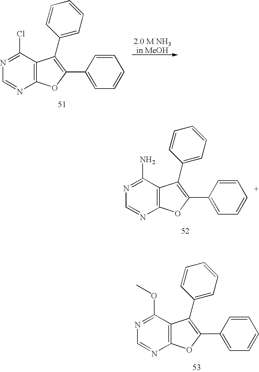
C12=C(C(Cl)=NC=N1)C(C1=CC=CC=C1)=C(C1=CC=CC=C1)O2.[2.0 M NH3in MeOH].C12=C(C(OC)=NC=N1)C(C1=CC=CC=C1)=C(C1=CC=CC=C1)O2.C12=C(C(N)=NC=N1)C(C1=CC=CC=C1)=C(C1=CC=CC=C1)O2
